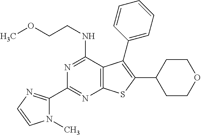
C1(C2=NC=CN2C)=NC2=C(C(NCCOC)=N1)C(C1=CC=CC=C1)=C(C1CCOCC1)S2
